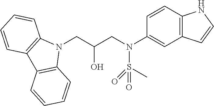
N1(CC(CN(C2=CC3=C(C=C2)NC=C3)S(C)(=O)=O)O)C2=C(C3=C1C=CC=C3)C=CC=C2
